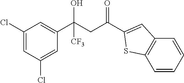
C1(Cl)=CC(Cl)=CC(C(CC(=O)C2=CC3=C(C=CC=C3)S2)(O)[CF3])=C1
